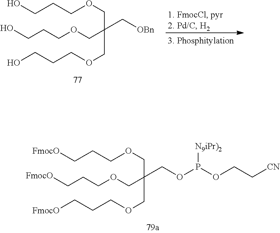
C(C(C[OBn])(COCCCO)COCCCO)OCCCO.C(C(COP(OCC[CN])[N9iPr)2])(COCCC[FmocO])COCCC[FmocO])OCCC[FmocO]
